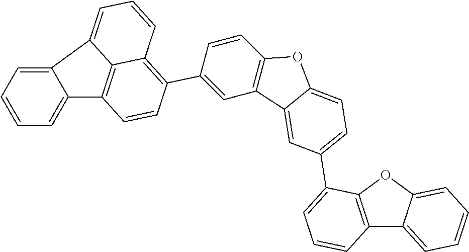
C12=CC=CC=C1C1=C3C(=C(C4=CC5=C(C=C4)OC4=CC=C(C6=CC=CC7=C6OC6=CC=CC=C76)C=C54)C=C1)C=CC=C23
